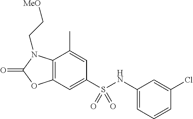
C1=C(C)C2=C(C=C1S(NC1=CC=CC(Cl)=C1)(=O)=O)OC(=O)N2CC[MeO]
